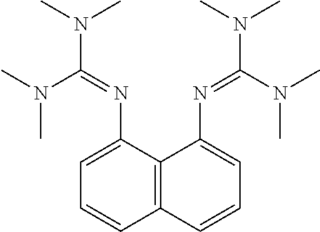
CN(C(N(C)C)=NC1=CC=CC2=C1C(N=C(N(C)C)N(C)C)=CC=C2)C
